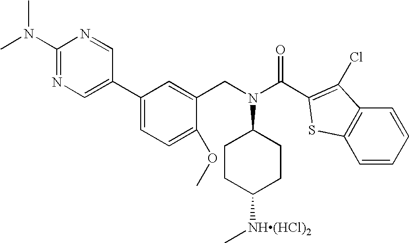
C1(N(C)C)=NC=C(C2=CC=C(OC)C(CN(C3CCC([NH(HCl)2]C)CC3)C(C3=C(Cl)C4=C(S3)C=CC=C4)=O)=C2)C=N1
